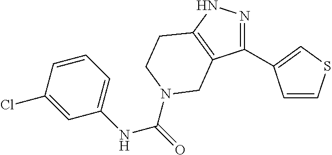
N1=C(C2=CSC=C2)C2=C(N1)CCN(C(=O)NC1=CC=CC(Cl)=C1)C2
